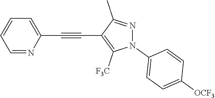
C1=NC(C#CC2=C([F3C])N(C3=CC=C([OCF3])C=C3)N=C2C)=CC=C1
